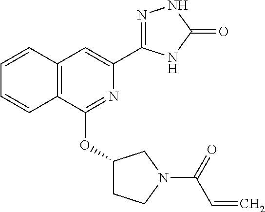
C1=CC2=C(C=C1)C(OC1CCN(C(C=C)=O)C1)=NC(C1=NNC(=O)N1)=C2
